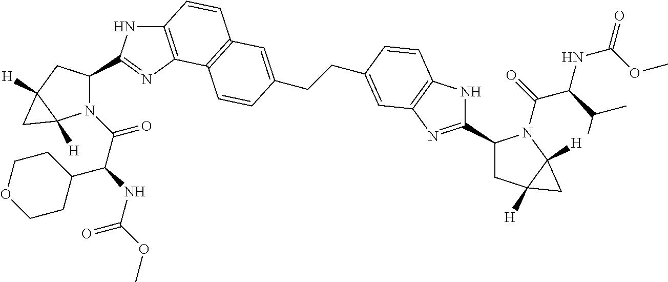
C12=C(N=C(C3N(C(=O)C(NC(OC)=O)C4CCOCC4)C4([H])C([H])(C3)C4)N1)C1=C(C=C2)C=C(CCC2=CC3=C(NC(C4CC5([H])C([H])(N4C(=O)C(C(C)C)NC(=O)OC)C5)=N3)C=C2)C=C1
